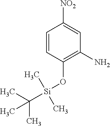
C1=CC(O[Si](C(C)(C)C)(C)C)=C(N)C=C1[NO2]
